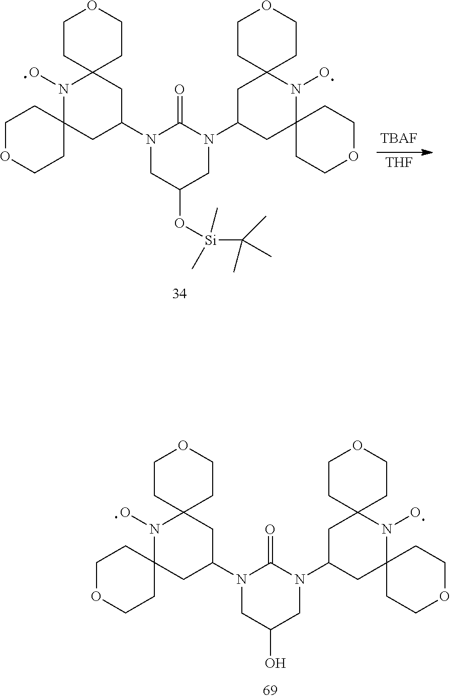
O1CCC2(CC1)N(O)C1(CC(N3CC(O[Si](C(C)(C)C)(C)C)CN(C4CC5(N(O)C6(C4)CCOCC6)CCOCC5)C3=O)C2)CCOCC1.[TBAF].[THF].O1CCC2(CC1)N(O)C1(CC(N3CC(O)CN(C4CC5(N(O)C6(C4)CCOCC6)CCOCC5)C3=O)C2)CCOCC1
